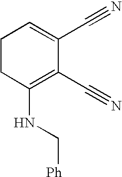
N(C1=C(C#N)C(C#N)=CCC1)C[Ph]
